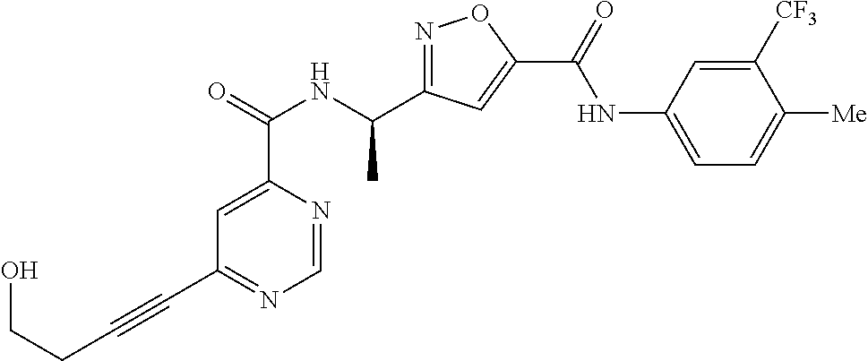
C1=NC(C(=O)NC(C2=NOC(C(=O)NC3=CC=C([Me])C([CF3])=C3)=C2)C)=CC(C#CCCO)=N1
